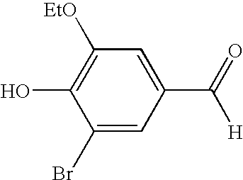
C1(Br)=CC(C(=O)[H])=CC([EtO])=C1O
